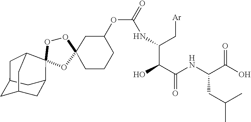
O1C2(CCCC(OC(NC(C(C(=O)NC(C(=O)O)CC(C)C)O)C[Ar])=O)C2)OC2(C3CC4CC(CC2C4)C3)O1
